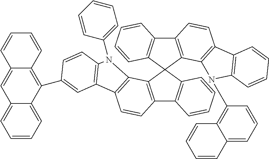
C12=C(C3=C(C=C1)C1=C(C=CC(C4=C5C(=CC6=CC=CC=C64)C=CC=C5)=C1)N3C1=CC=CC=C1)C1(C3=C2C=CC=C3)C2=C(C3=C1C=CC=C3)C=CC1=C2N(C2=C3C(=CC=C2)C=CC=C3)C2=C1C=CC=C2
